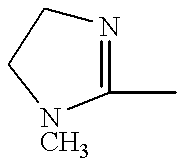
N1=C(C)[NCH3]CC1
